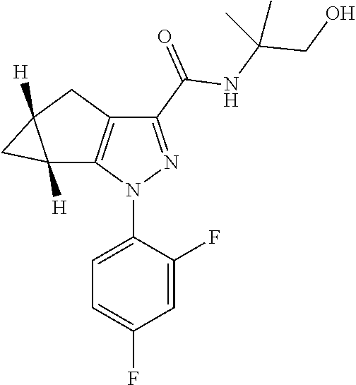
C12([H])C3=C(CC1([H])C2)C(C(=O)NC(CO)(C)C)=NN3C1=CC=C(F)C=C1F
